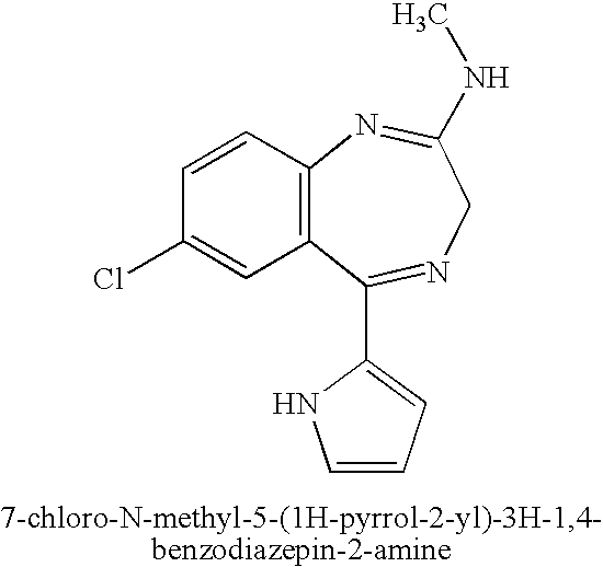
C12=C(C=CC(Cl)=C1)N=C(NC)CN=C2C1=CC=CN1
